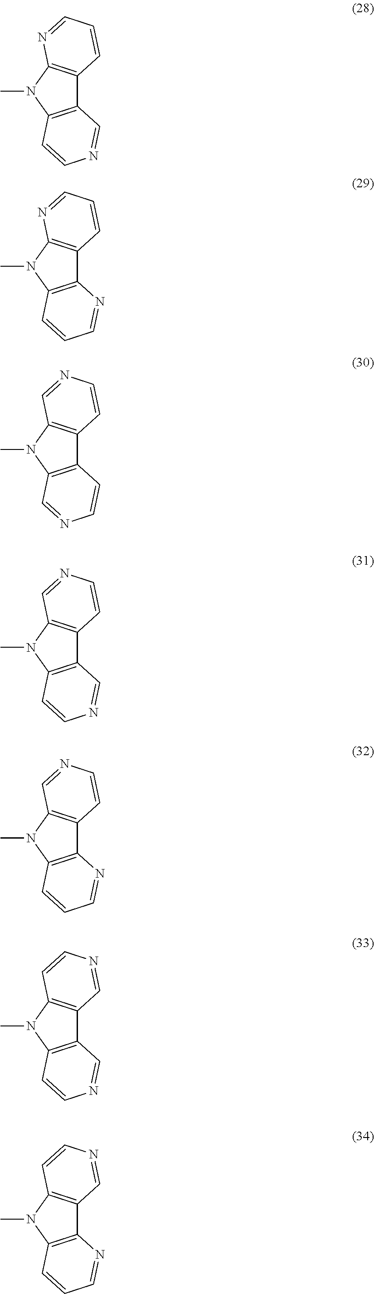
CN1C2=C(C3=C1N=CC=C3)C=NC=C2.CN1C2=C(C3=C1N=CC=C3)N=CC=C2.CN1C2=C(C3=C1C=NC=C3)C=CN=C2.CN1C2=C(C3=C1C=NC=C3)C=NC=C2.CN1C2=C(C3=C1C=NC=C3)N=CC=C2.CN1C2=C(C3=C1C=CN=C3)C=NC=C2.CN1C2=C(C3=C1C=CN=C3)N=CC=C2
